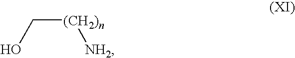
C([(CH2)n][NH2])O
